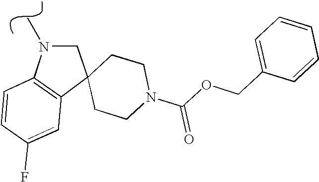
C12=C(C3(CN1C)CCN(C(OCC1=CC=CC=C1)=O)CC3)C=C(F)C=C2
